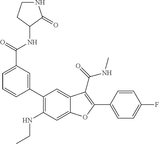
C1(C2=CC(C(=O)NC3C(=O)NCC3)=CC=C2)=C(NCC)C=C2C(=C1)C(C(=O)NC)=C(C1=CC=C(F)C=C1)O2
